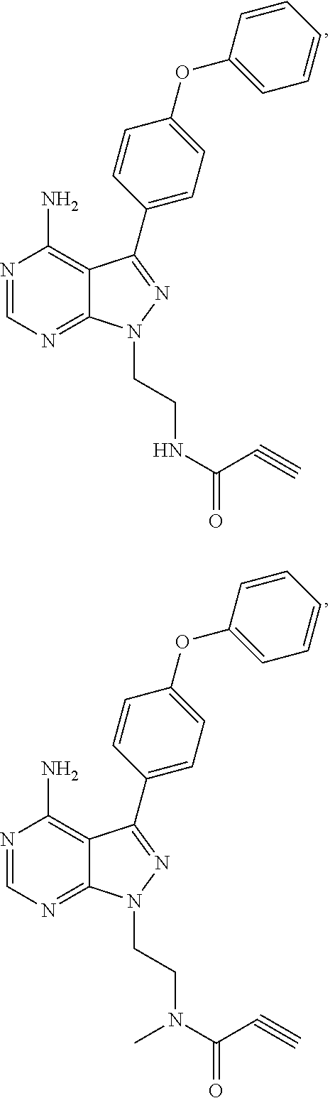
N1=CN=C2C(=C1N)C(C1=CC=C(OC3=CC=CC=C3)C=C1)=NN2CCNC(=O)C#C.N1=CN=C2C(=C1N)C(C1=CC=C(OC3=CC=CC=C3)C=C1)=NN2CCN(C(=O)C#C)C
